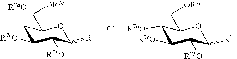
C1([R7dO])C([R7cO])C([R7bO])C([R1])OC1C[OR7e].C1([R7dO])C([R7cO])C([R7bO])C([R1])OC1C[OR7e]
